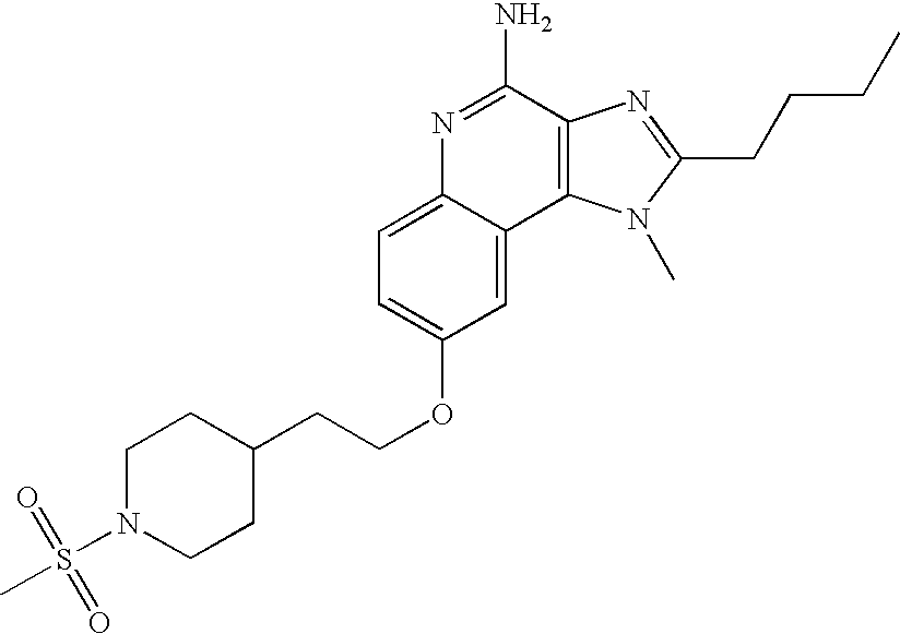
C1=C2C(=CC(OCCC3CCN(S(C)(=O)=O)CC3)=C1)C1=C(C(N)=N2)N=C(CCCC)N1C
